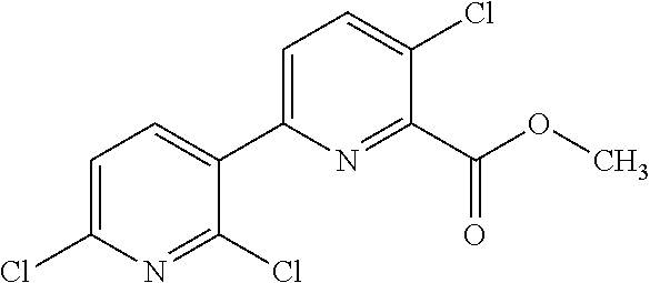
C1(Cl)=NC(Cl)=CC=C1C1=CC=C(Cl)C(C(OC)=O)=N1
